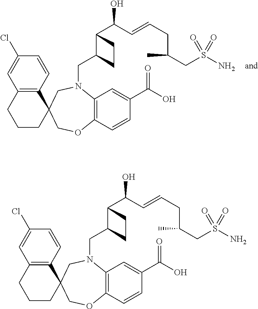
C12=C(C=CC(Cl)=C1)C1(CCC2)COC2=C(N(CC3C(C(C=CCC(C)CS(N)(=O)=O)O)CC3)C1)C=C(C(O)=O)C=C2.C12=C(C=CC(Cl)=C1)C1(CCC2)COC2=C(N(CC3C(C(C=CCC(C)CS(N)(=O)=O)O)CC3)C1)C=C(C(O)=O)C=C2
